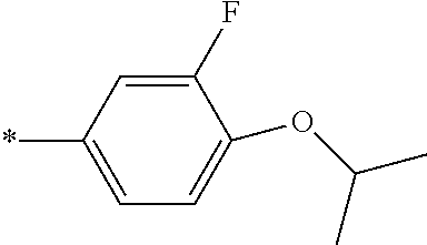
C1(F)=CC(*)=CC=C1OC(C)C
